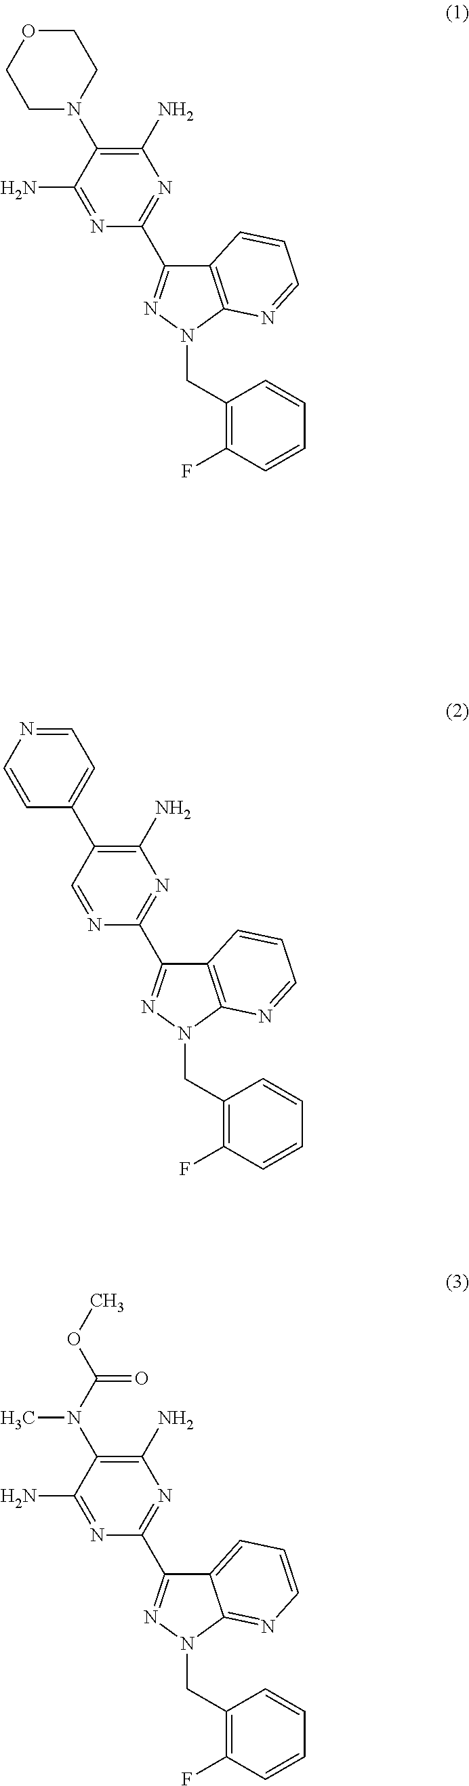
C1N(C2=C(N)N=C(C3=NN(CC4=C(F)C=CC=C4)C4=C3C=CC=N4)N=C2N)CCOC1.C1=CN=CC=C1C1=C(N)N=C(C2=NN(CC3=C(F)C=CC=C3)C3=C2C=CC=N3)N=C1.CN(C1=C(N)N=C(C2=NN(CC3=C(F)C=CC=C3)C3=NC=CC=C23)N=C1N)C(=O)OC
